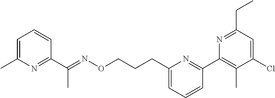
C1=C(C)N=C(C(=NOCCCC2=CC=CC(C3=C(C)C(Cl)=CC(CC)=N3)=N2)C)C=C1
